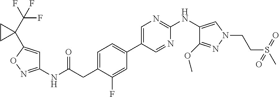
C1(NC(=O)CC2=CC=C(C3=CN=C(NC4=CN(CCS(C)(=O)=O)N=C4OC)N=C3)C=C2F)=NOC(C2(C(F)(F)F)CC2)=C1
